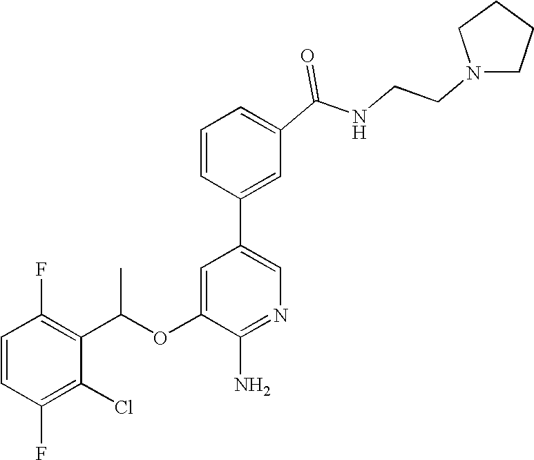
C1=CC(F)=C(C(OC2=CC(C3=CC(C(NCCN4CCCC4)=O)=CC=C3)=CN=C2N)C)C(Cl)=C1F
